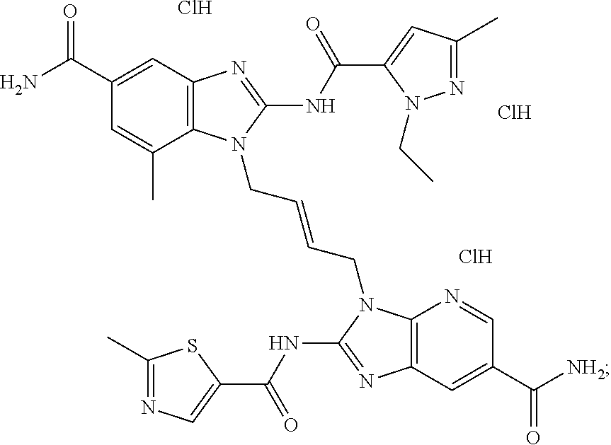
C12=C(C=C(C(N)=O)C=C1C)N=C(NC(C1=CC(C)=NN1CC)=O)N2CC=CCN1C2=C(N=C1NC(C1=CN=C(C)S1)=O)C=C(C([NH2])=O)C=N2.Cl.Cl.Cl
